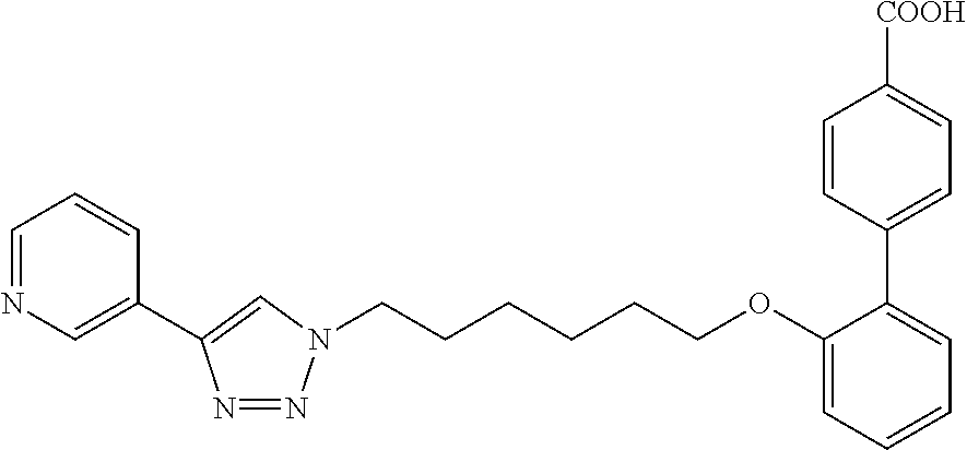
C1(C2=CC=C([COOH])C=C2)=CC=CC=C1OCCCCCCN1N=NC(C2=CN=CC=C2)=C1
